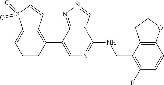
C1(C2=C3C(=CC=C2)S(=O)(=O)C=C3)=CN=C(NCC2=C(F)C=CC3=C2CCO3)N2C1=NN=C2
